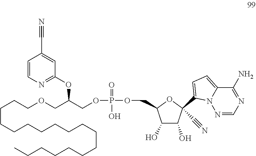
C1=C(C2(C#N)C(O)C(O)C(COP(OCC(OC3=NC=CC(C#N)=C3)COCCCCCCCCCCCCCCCCCC)(O)=O)O2)N2C(=C1)C(N)=NC=N2
